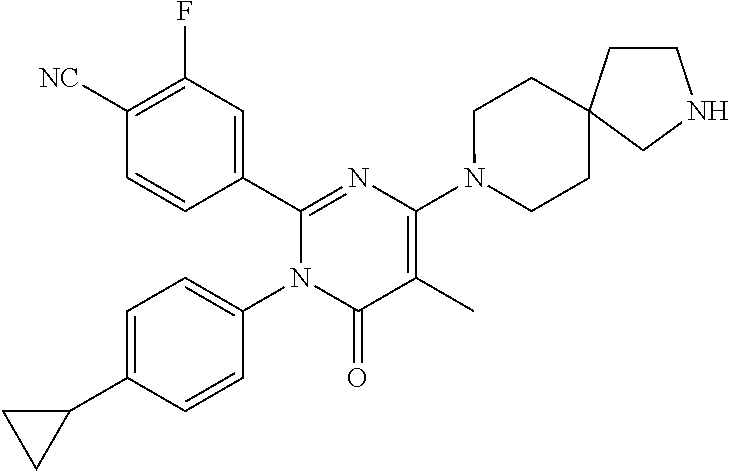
C1(C2=CC(F)=C([CN])C=C2)=NC(N2CCC3(CC2)CCNC3)=C(C)C(=O)N1C1=CC=C(C2CC2)C=C1
